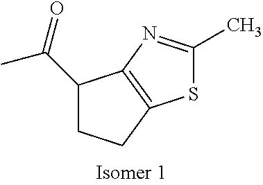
C1(C(=O)C)CCC2=C1N=C(C)S2
